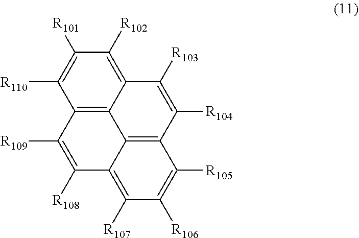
C12=C3C(=C([R102])C([R101])=C1[R110])C([R103])=C([R104])C1=C3C(=C([R107])C([R106])=C1[R105])C([R108])=C2[R109]
